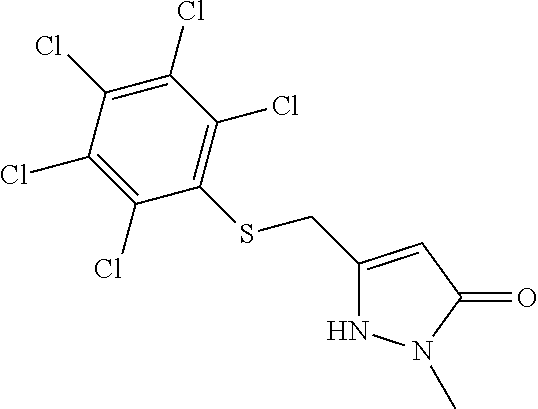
C1(CSC2=C(Cl)C(Cl)=C(Cl)C(Cl)=C2Cl)=CC(=O)N(C)N1
